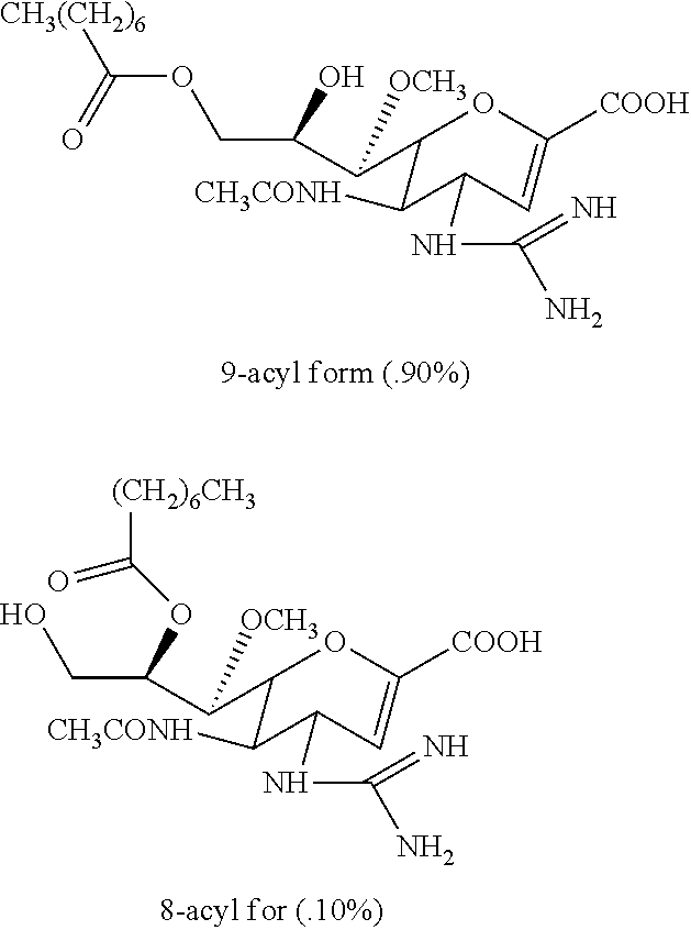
C(OCC(O)C(C1OC([COOH])=CC(NC(N)=N)C1[CH3CONH])[OCH3])(=O)[CH3(CH2)6].OCC(OC(=O)[(CH2)6CH3])C(C1OC([COOH])=CC(NC(N)=N)C1[CH3CONH])[OCH3]
